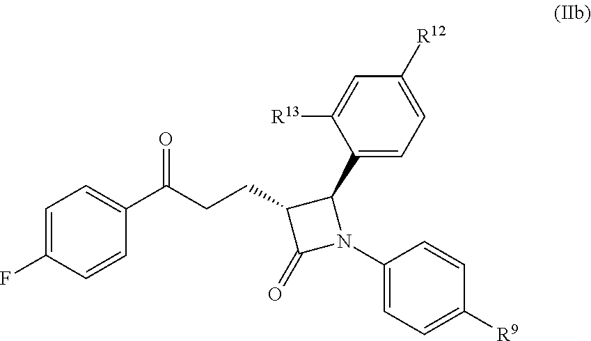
C1=C(F)C=CC(C(CCC2C(=O)N(C3=CC=C([R9])C=C3)C2C2=CC=C([R12])C=C2[R13])=O)=C1
